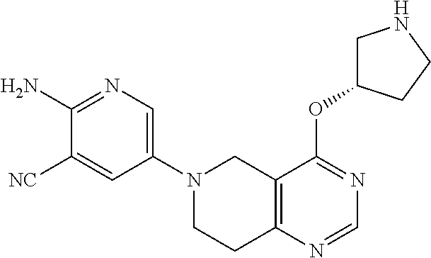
C12=C(N=CN=C1OC1CNCC1)CCN(C1=CN=C(N)C([NC])=C1)C2
